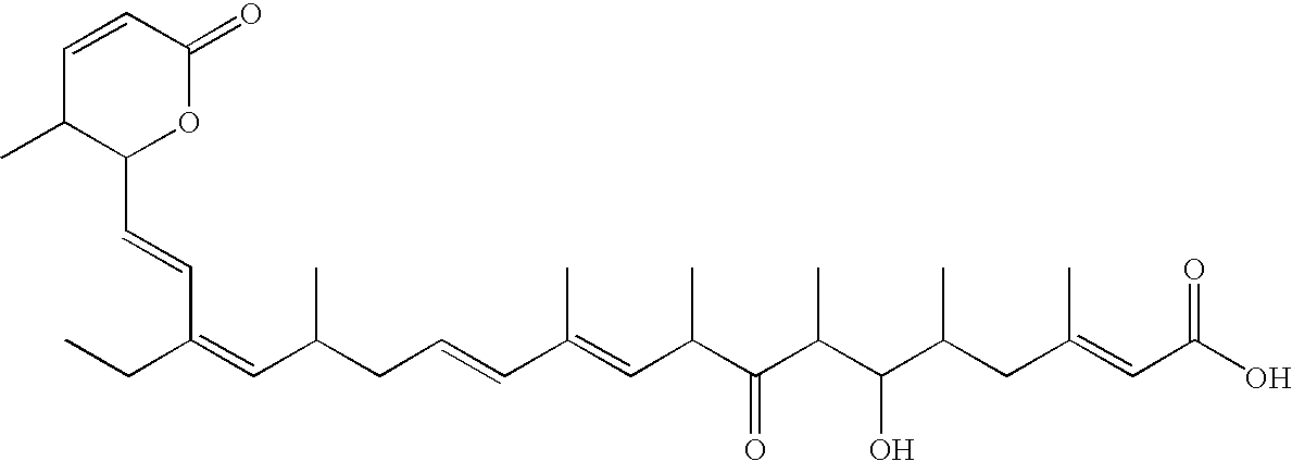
C1=CC(=O)OC(C=CC(CC)=CC(C)CC=CC(C)=CC(C)C(C(C(C(CC(=CC(O)=O)C)C)O)C)=O)C1C
